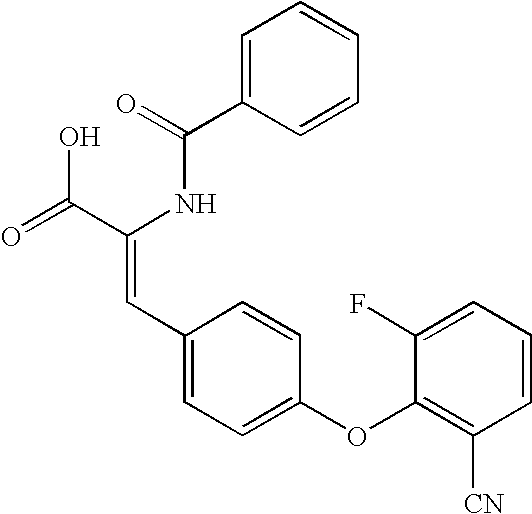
C(=O)(NC(C(=O)O)=CC1=CC=C(OC2=C([CN])C=CC=C2F)C=C1)C1=CC=CC=C1
